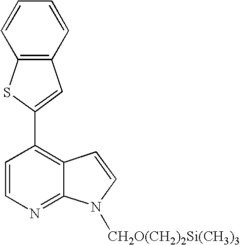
C12=C(SC(C3=C4C(=NC=C3)N([CH2O(CH2)2Si(CH3)3])C=C4)=C1)C=CC=C2
